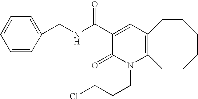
C1=CC(CNC(C2=CC3=C(N(CCCCl)C2=O)CCCCCC3)=O)=CC=C1
